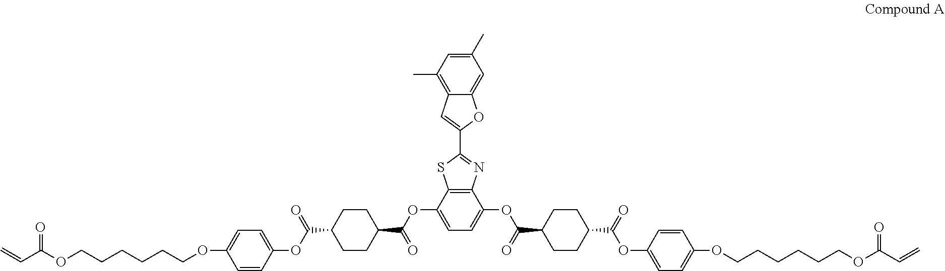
C=CC(OCCCCCCOC1=CC=C(OC(C2CCC(C(OC3=CC=C(OC(C4CCC(C(OC5=CC=C(OCCCCCCOC(C=C)=O)C=C5)=O)CC4)=O)C4=C3SC(C3=CC5=C(C)C=C(C)C=C5O3)=N4)=O)CC2)=O)C=C1)=O
